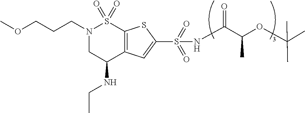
N1(CCCOC)CC(NCC)C2=C(S1(=O)=O)SC(S(=O)(=O)NC(C(OC(C)(C)C)C)=O)=C2
